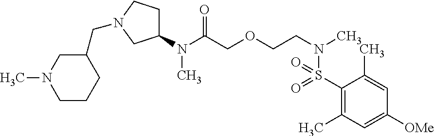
C1(N(C(COCCN(C)S(C2=C(C)C=C([OMe])C=C2C)(=O)=O)=O)C)CCN(CC2CN(C)CCC2)C1
